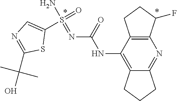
C1(NC(=O)N=S(N)(=O)C2=CN=C(C(O)(C)C)S2)=C2CCCC2=NC2=C1CCC2F
